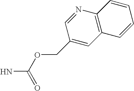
C1(COC(N)=O)=CC2=C(N=C1)C=CC=C2
